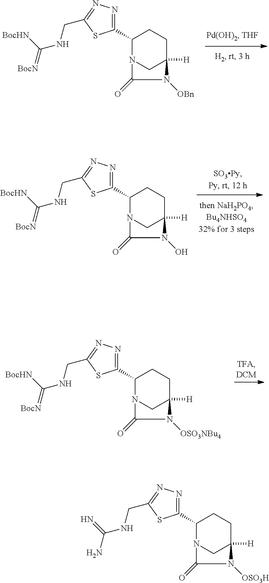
C1(C2=NN=C(CNC([BocHN])=[BocN])S2)N2CC([H])(CC1)N([OBn])C2=O.C1(C2=NN=C(CNC([BocHN])=[BocN])S2)N2CC([H])(CC1)N(O)C2=O.C1(C2=NN=C(CNC([BocHN])=[BocN])S2)N2CC([H])(CC1)N([OSO3NBu4])C2=O.C1(C2=NN=C(CNC(=N)N)S2)N2CC([H])(CC1)N([OSO3H])C2=O
